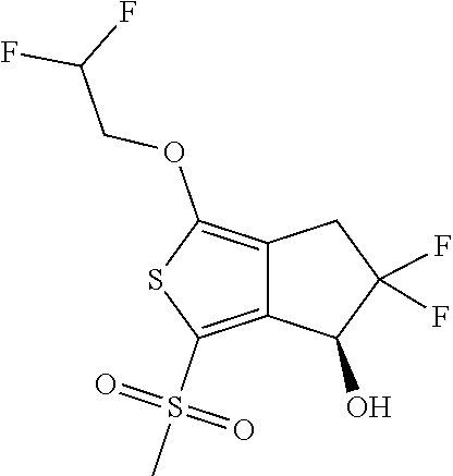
C12=C(S(=O)(C)=O)SC(OCC(F)F)=C1CC(F)(F)C2O
